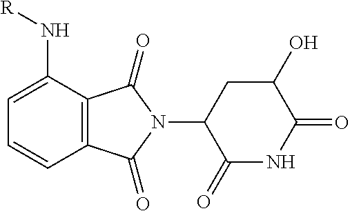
C1=CC2=C(C(N[R])=C1)C(=O)N(C1C(=O)NC(=O)C(O)C1)C2=O
